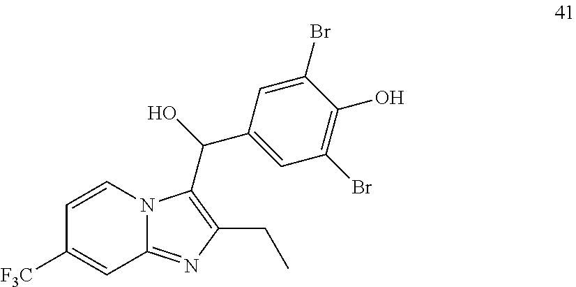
N12C(=NC(CC)=C1C(C1=CC(Br)=C(O)C(Br)=C1)O)C=C([F3C])C=C2
